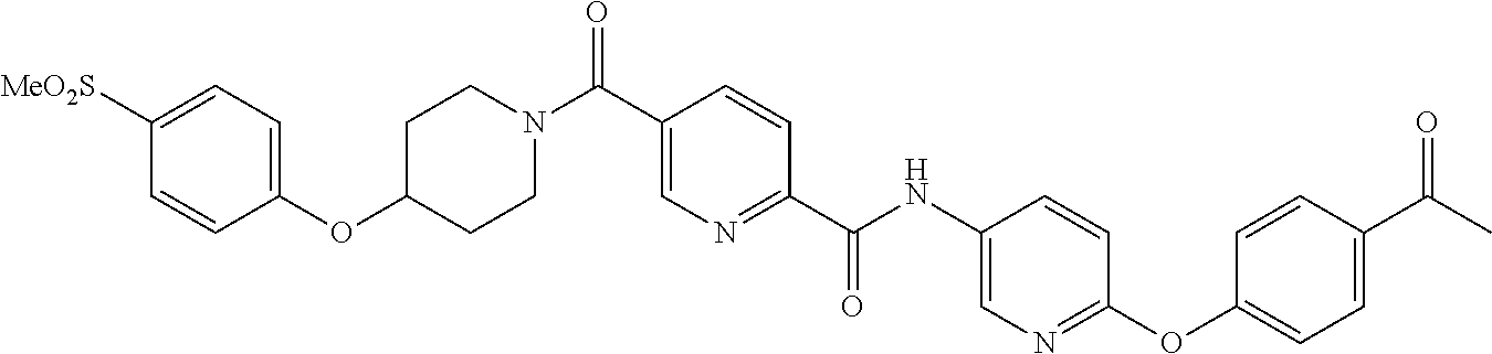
C1(OC2CCN(C(C3=CN=C(C(NC4=CN=C(OC5=CC=C(C(C)=O)C=C5)C=C4)=O)C=C3)=O)CC2)=CC=C([MeO2S])C=C1
